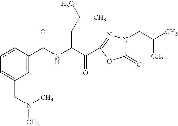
N(C(C(C1=NN(CC(C)C)C(=O)O1)=O)CC(C)C)C(=O)C1=CC(CN(C)C)=CC=C1
